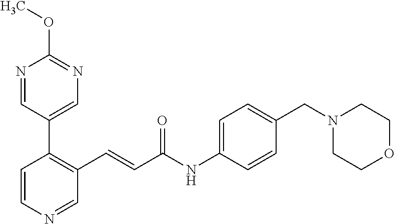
C1=CN=CC(C=CC(NC2=CC=C(CN3CCOCC3)C=C2)=O)=C1C1=CN=C(OC)N=C1
